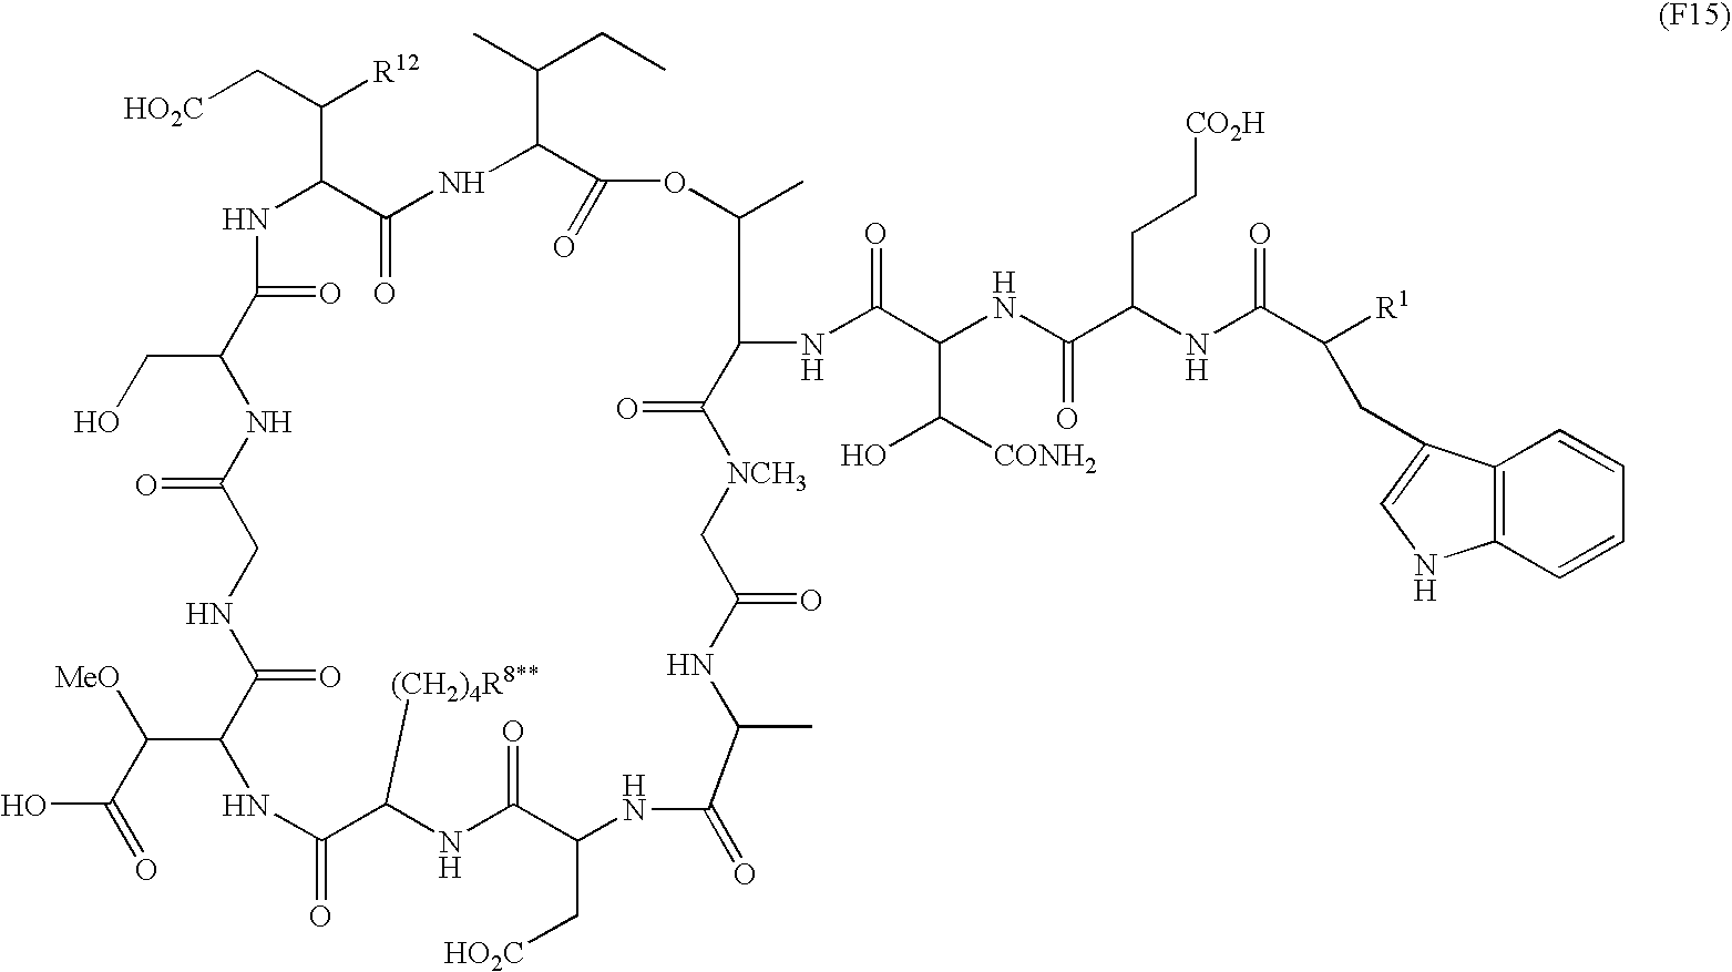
[HO2C]CC(C1NC(=O)C(CO)NC(=O)CNC(=O)C(C(C(O)=O)[MeO])NC(=O)C([(CH2)4R8**])NC(=O)C(C[HO2C])NC(=O)C(C)NC(=O)C[NCH3]C(=O)C(NC(C(C([CONH2])O)NC(C(NC(C([R1])CC2=CNC3=C2C=CC=C3)=O)CC[CO2H])=O)=O)C(C)OC(=O)C(C(C)CC)NC1=O)[R12]
